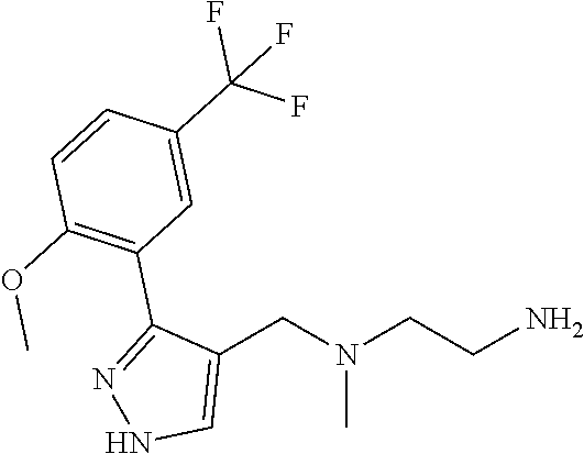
C1(CN(CCN)C)=CNN=C1C1=C(OC)C=CC(C(F)(F)F)=C1
